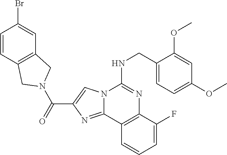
N12C(=NC(C(=O)N3CC4=C(C=C(Br)C=C4)C3)=C1)C1=C(N=C2NCC2=CC=C(OC)C=C2OC)C(F)=CC=C1
